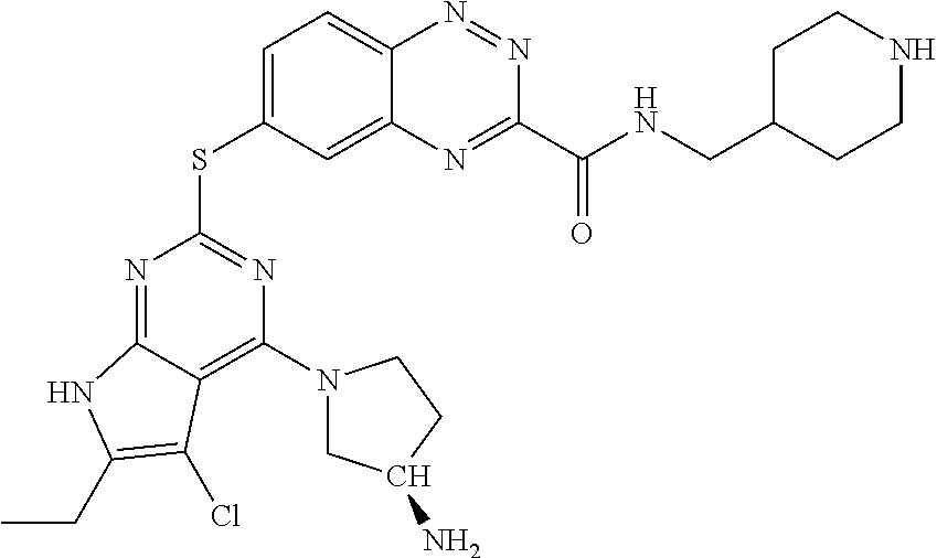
C1=C(SC2=NC(N3CC(N)CC3)=C3C(=N2)NC(CC)=C3Cl)C=C2C(=C1)N=NC(C(NCC1CCNCC1)=O)=N2
